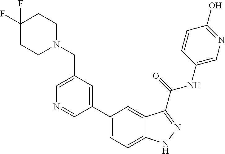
C1(CN2CCC(F)(F)CC2)=CN=CC(C2=CC=C3C(=C2)C(C(NC2=CN=C(O)C=C2)=O)=NN3)=C1
